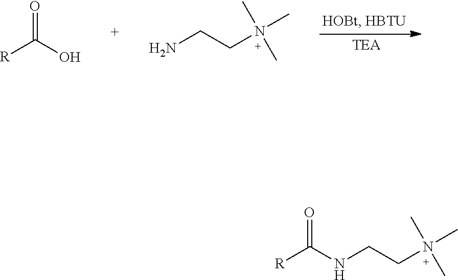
O=C(O)[R].NCCN(C)(C)C.N(CCN(C)(C)C)C([R])=O
